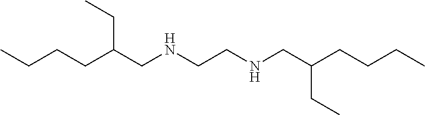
C(CCC(CNCCNCC(CCCC)CC)CC)C
